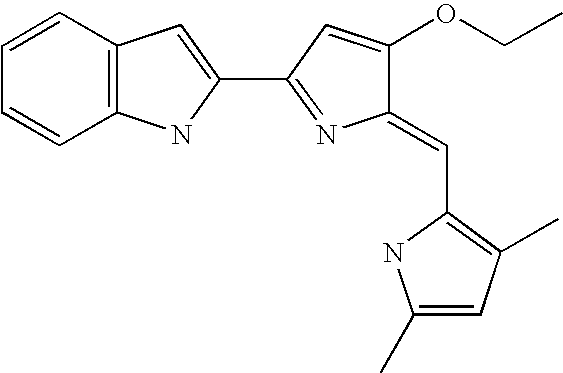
C1=CC2=C(C=C1)NC(C1=NC(=CC3=C(C)C=C(C)N3)C(OCC)=C1)=C2
